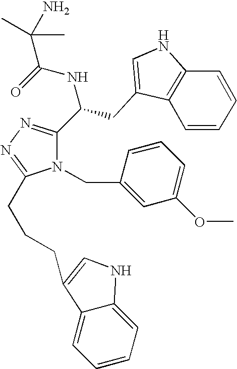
O=C(NC(C1=NN=C(CCCC2=CNC3=CC=CC=C32)N1CC1=CC(OC)=CC=C1)CC1=CNC2=C1C=CC=C2)C(C)(N)C
